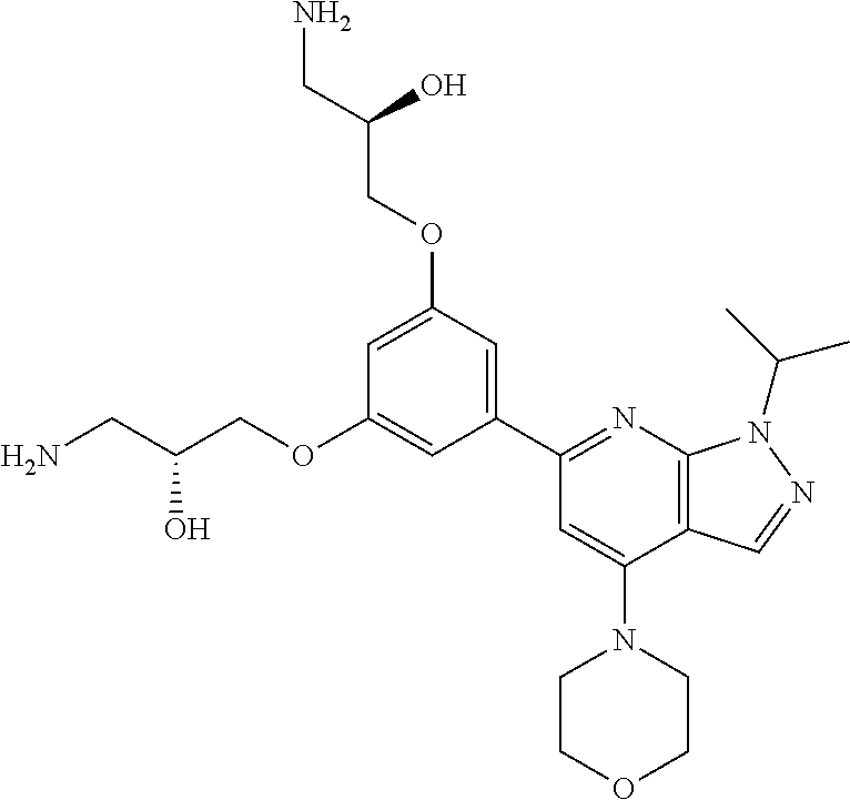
C(O)(CN)COC1=CC(C2=NC3=C(C(N4CCOCC4)=C2)C=NN3C(C)C)=CC(OCC(CN)O)=C1
